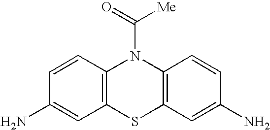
C1=CC(N)=CC2=C1N(C(=O)[Me])C1=C(S2)C=C(N)C=C1
